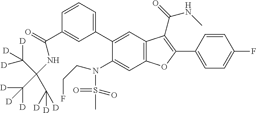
C1=CC(C2=C(C(=O)NC)C3=C(C=C(N(CCF)S(C)(=O)=O)C(C4=CC=CC(C(NC(C([D])([D])[D])(C([D])([D])[D])C([D])([D])[D])=O)=C4)=C3)O2)=CC=C1F
